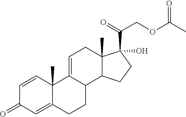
C1=CC2(C)C(=CC1=O)CCC1C2=CCC2(C)C1CCC2(C(=O)COC(C)=O)O
